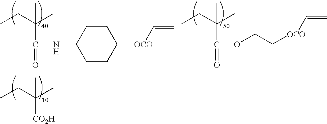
CCC(C)(C)C(=O)NC1CCC([OCO]C=C)CC1.CCC(C)(C)C(=O)OCC[OCO]C=C.CCC(C)(C)[CO2H]
